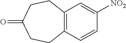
C12=C(C=CC([NO2])=C1)CCC(=O)CC2
